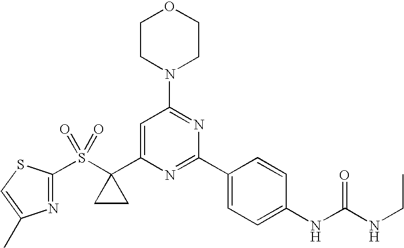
N1=C(S(C2(C3=CC(N4CCOCC4)=NC(C4=CC=C(NC(NCC)=O)C=C4)=N3)CC2)(=O)=O)SC=C1C
